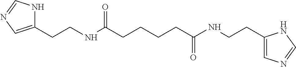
N1C(CCNC(CCCCC(NCCC2=CN=CN2)=O)=O)=CN=C1
